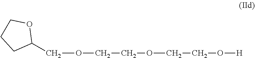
C1(COCCOCCO[H])OCCC1
